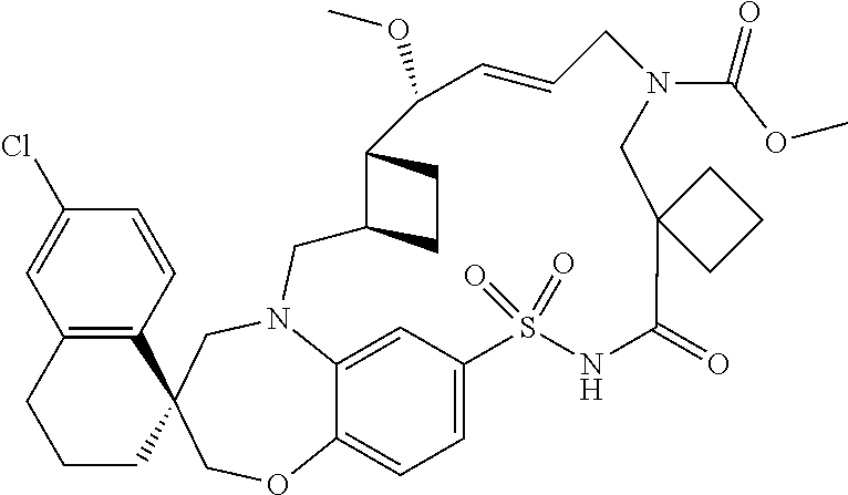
C1=C2C3=CC=C1S(=O)(=O)NC(=O)C1(CN(C(=O)OC)CC=CC(OC)C4C(CN2CC2(CO3)C3=C(CCC2)C=C(Cl)C=C3)CC4)CCC1
